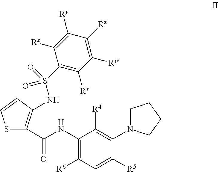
C1(NC(=O)C2=C(NS(C3=C([Rv])C([Rw])=C([Rx])C([Ry])=C3[Rz])(=O)=O)C=CS2)=C([R6])C=C([R5])C(N2CCCC2)=C1[R4]
